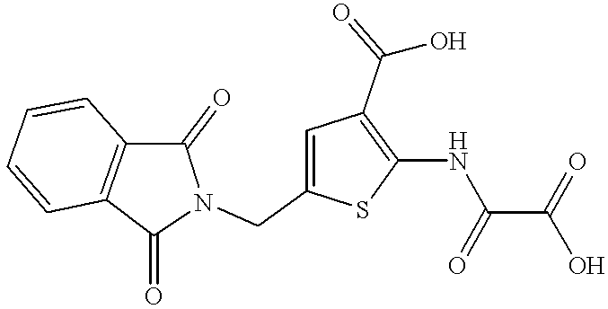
C1=C(CN2C(=O)C3=C(C2=O)C=CC=C3)SC(NC(C(O)=O)=O)=C1C(=O)O
